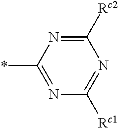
C1([Rc2])=NC(*)=NC([Rc1])=N1
